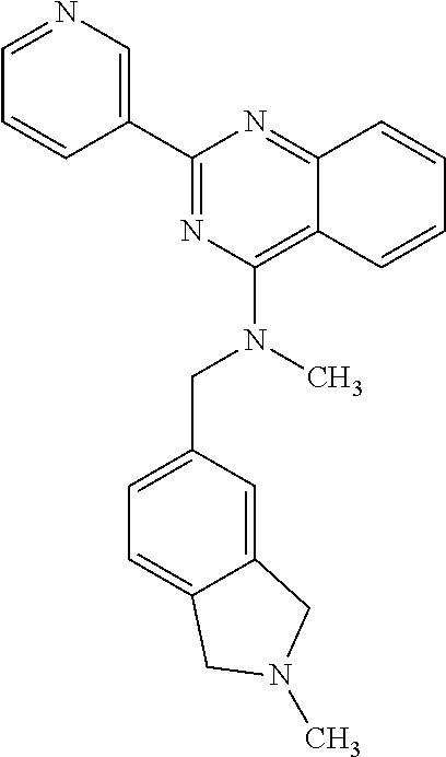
C1=CC2=NC(C3=CN=CC=C3)=NC(N(CC3=CC=C4C(=C3)CN(C)C4)C)=C2C=C1
